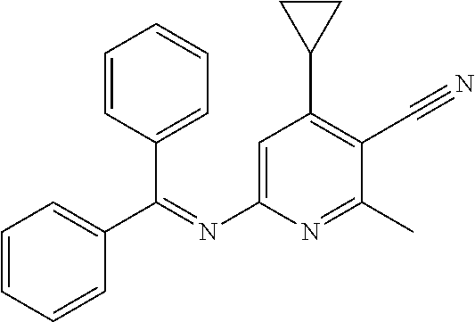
C1=C(N=C(C2=CC=CC=C2)C2=CC=CC=C2)N=C(C)C(C#N)=C1C1CC1
